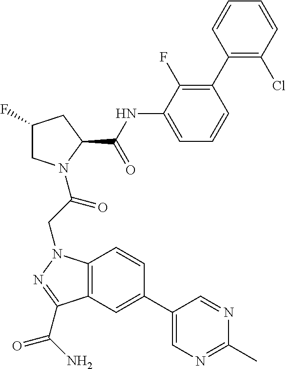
C12=C(C=C(C3=CN=C(C)N=C3)C=C1)C(C(N)=O)=NN2CC(N1CC(F)CC1C(NC1=CC=CC(C2=C(Cl)C=CC=C2)=C1F)=O)=O
